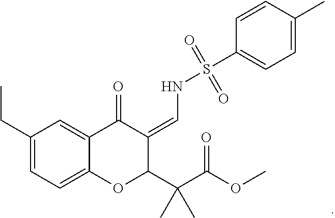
C1(CC)=CC=C2C(=C1)C(=O)C(=CNS(C1=CC=C(C)C=C1)(=O)=O)C(C(C(OC)=O)(C)C)O2
